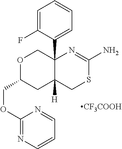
C1=C(F)C(C23COC(COC4=NC=CC=N4)CC2([H])CSC(N)=N3)=CC=C1.[CF3COOH]
